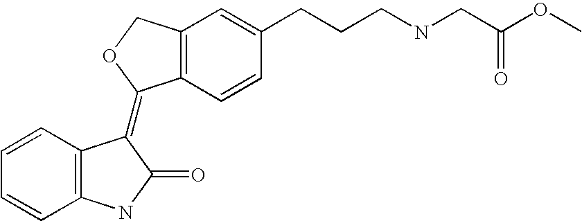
C12=C(C=CC(CCCNCC(OC)=O)=C1)C(=C1C3=C(C=CC=C3)NC1=O)OC2
